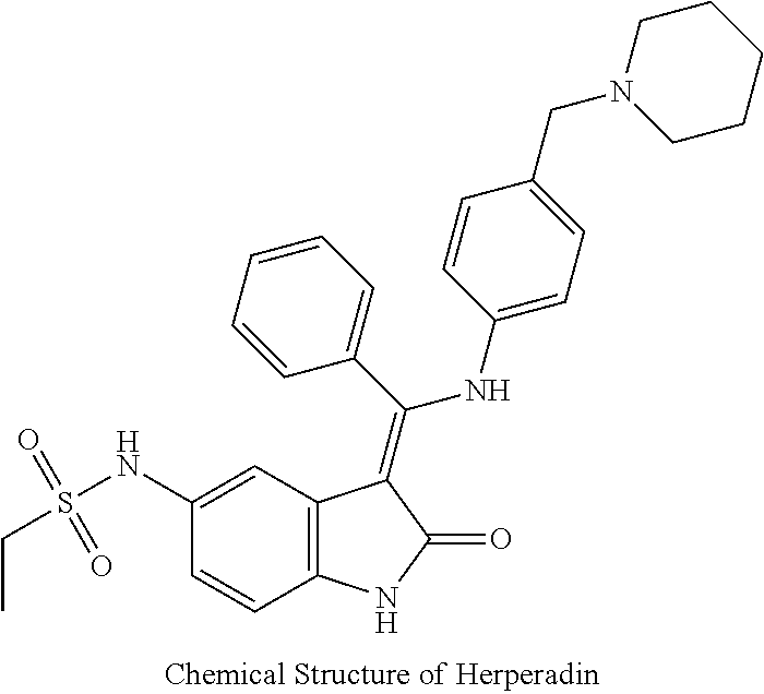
C12=C(C=C(NS(CC)(=O)=O)C=C1)C(=C(C1=CC=CC=C1)NC1=CC=C(CN3CCCCC3)C=C1)C(=O)N2
